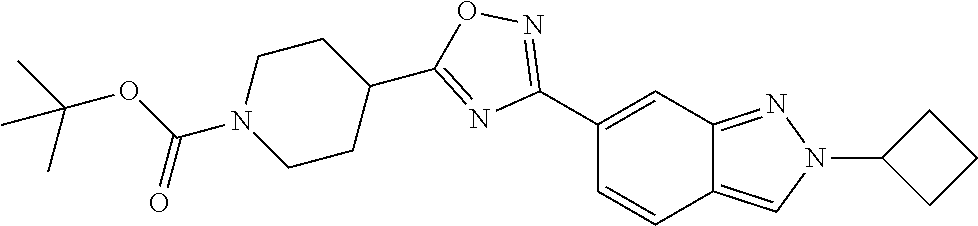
C1(C2=NOC(C3CCN(C(OC(C)(C)C)=O)CC3)=N2)=CC2=NN(C3CCC3)C=C2C=C1
